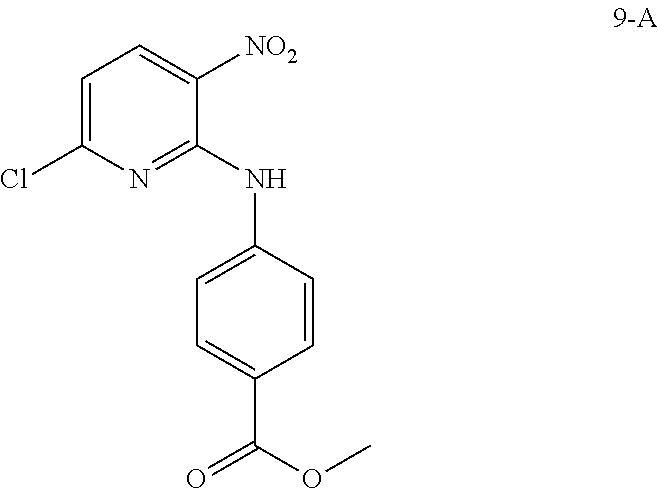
C1=C(NC2=NC(Cl)=CC=C2[NO2])C=CC(C(OC)=O)=C1
